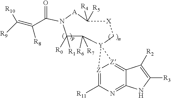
N1(C(=O)C(=C([R9])[R10])[R8])C([R1])([R0])C([R6])([R7])[Y]2([Z]3=C4C(=NC([R11])=[Z]32)NC([R3])=C4[R2])C[X]C([R4])([R5])[A]1
